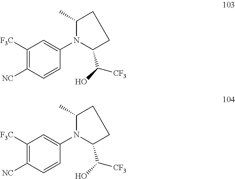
C1([F3C])=C([NC])C=CC(N2C(C(O)[CF3])CCC2C)=C1.C1([F3C])=C([NC])C=CC(N2C(C(O)[CF3])CCC2C)=C1
